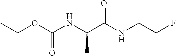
CC(OC(NC(C(NCCF)=O)C)=O)(C)C
